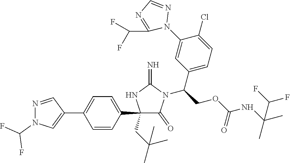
C1(C2=CC=C(C3=CN(C(F)F)N=C3)C=C2)(CC(C)(C)C)C(=O)N(C(COC(NC(C)(C)C(F)F)=O)C2=CC=C(Cl)C(N3N=CN=C3C(F)F)=C2)C(=N)N1
